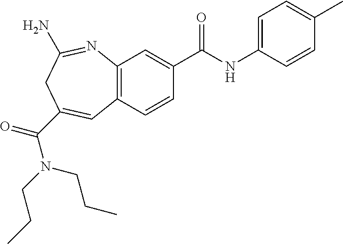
C12=C(C=CC(C(NC3=CC=C(C)C=C3)=O)=C1)C=C(C(=O)N(CCC)CCC)CC(N)=N2
